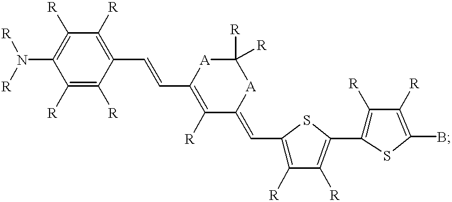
C1([R])=C(N([R])[R])C([R])=C([R])C(C=CC2=C([R])C(=CC3=C([R])C([R])=C(C4=C([R])C([R])=C(B)S4)S3)[A]C([R])([R])[A]2)=C1[R]
